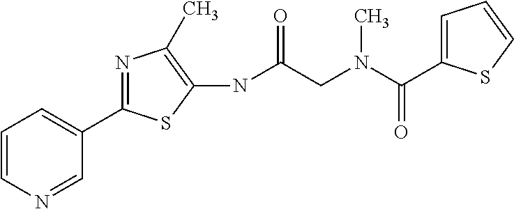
C1=NC=CC=C1C1=NC(C)=C(NC(CN(C)C(=O)C2=CC=CS2)=O)S1
